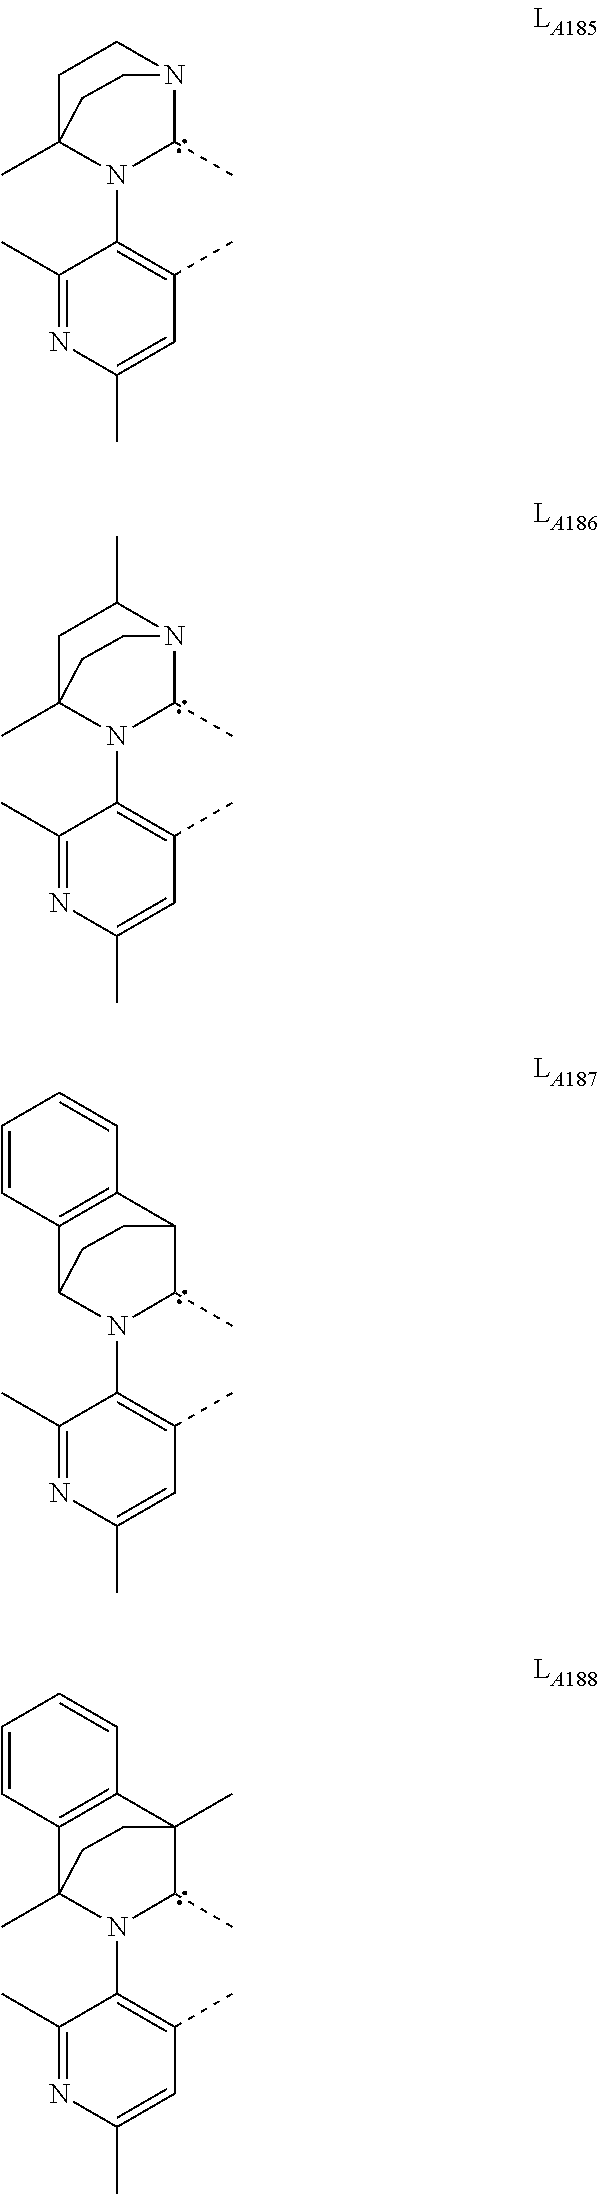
C1(C)=NC(C)=CC(C)=C1N1C(C)N2CCC1(C)CC2.C1(C)=NC(C)=CC(C)=C1N1C(C)N2C(C)CC1(C)CC2.C1(C)=NC(C)=CC(C)=C1N1C(C)C2C3=C(C1CC2)C=CC=C3.C1(C)=NC(C)=CC(C)=C1N1C(C)C2(C)C3=C(C1(C)CC2)C=CC=C3
